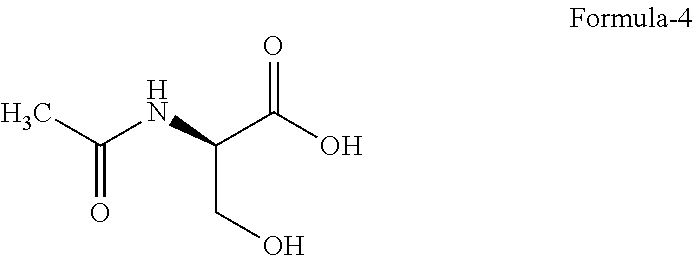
OC(C(CO)NC(=O)C)=O
